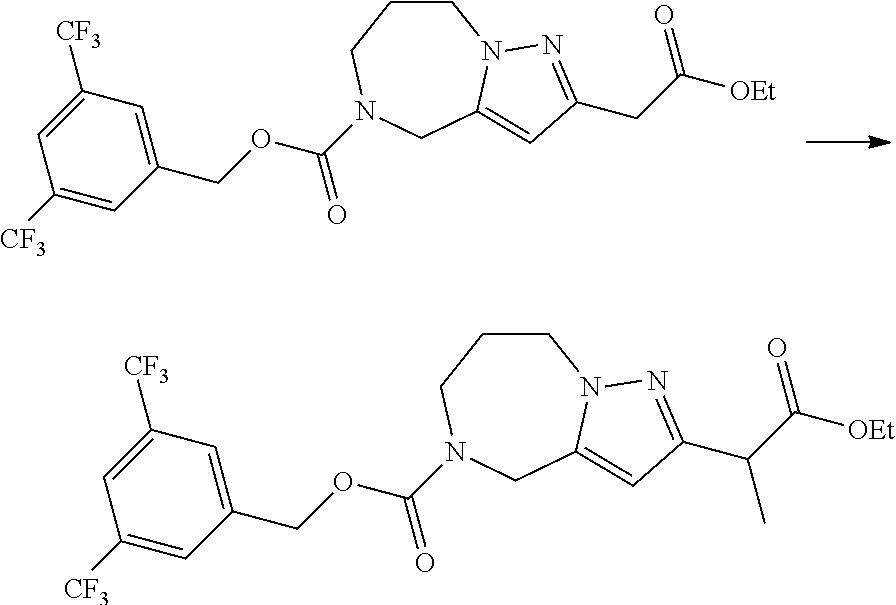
C1([CF3])=CC(COC(N2CCCN3C(=CC(CC([OEt])=O)=N3)C2)=O)=CC([CF3])=C1.C1([CF3])=CC(COC(N2CCCN3C(=CC(C(C([OEt])=O)C)=N3)C2)=O)=CC([CF3])=C1
